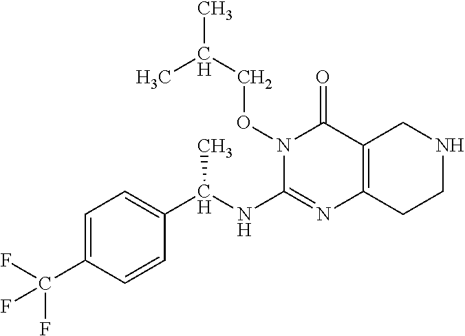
C1=C(C(F)(F)F)C=CC(C(NC2=NC3=C(C(=O)N2OCC(C)C)CNCC3)C)=C1
